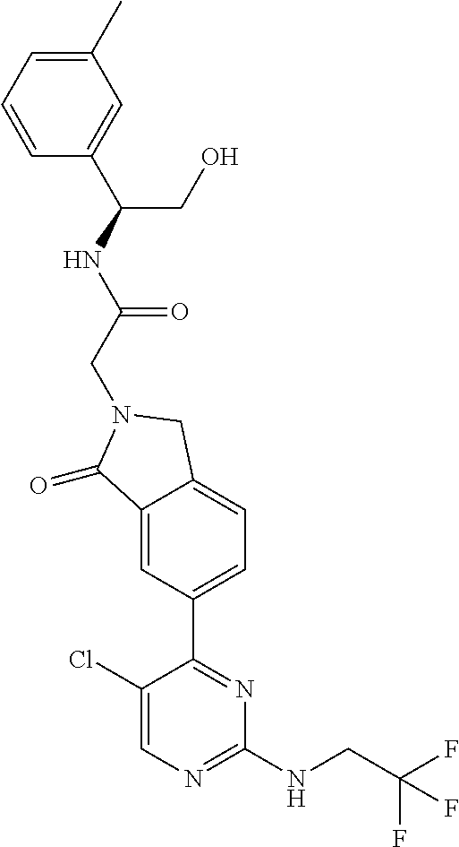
C1(=O)C2=CC(C3=NC(NCC(F)(F)F)=NC=C3Cl)=CC=C2CN1CC(NC(C1=CC(C)=CC=C1)CO)=O
